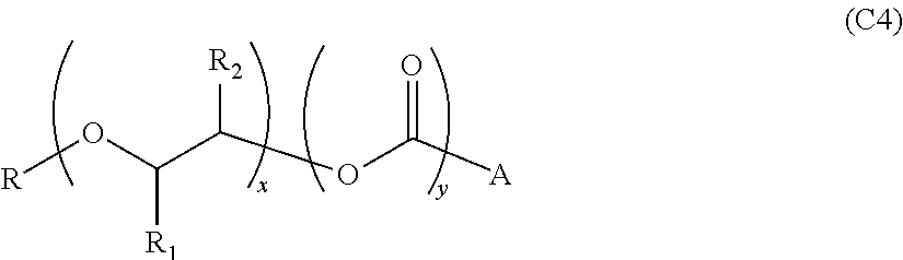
[R]OC(C(OC([A])=O)[R2])[R1]
